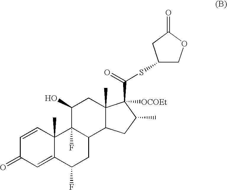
C1=C2C(C)(C=CC1=O)C1(F)C(CC2F)C2C(C)(CC1O)C(C(=O)SC1COC(=O)C1)([OCOEt])C(C)C2
